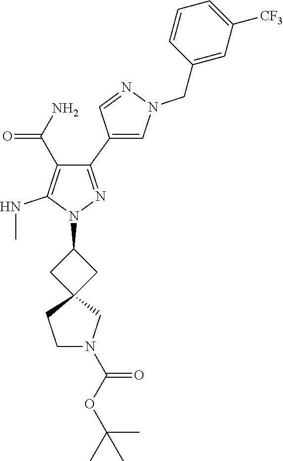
C1(C2=CN(CC3=CC([CF3])=CC=C3)N=C2)=NN(C2CC3(C2)CCN(C(OC(C)(C)C)=O)C3)C(NC)=C1C(N)=O
